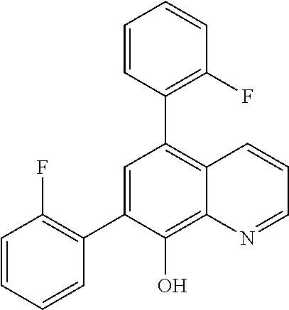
C1(C2=CC(C3=C(F)C=CC=C3)=C3C(=C2O)N=CC=C3)=C(F)C=CC=C1
